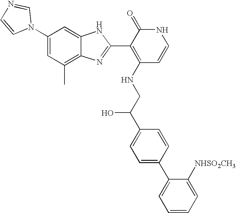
C1(C)=C2C(=CC(N3C=NC=C3)=C1)NC(C1=C(NCC(C3=CC=C(C4=CC=CC=C4[NHSO2CH3])C=C3)O)C=CNC1=O)=N2
